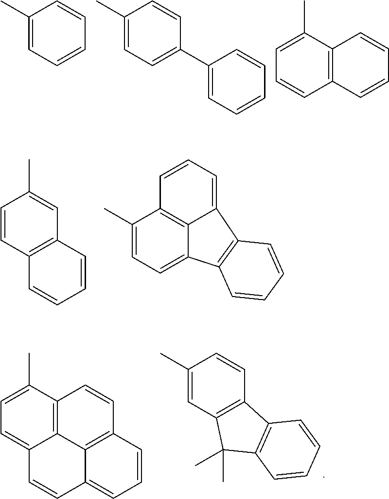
C1(C)=CC=CC=C1.C1(C)=CC=C(C2=CC=CC=C2)C=C1.C12=C(C=CC=C1)C=CC=C2C.C1=CC2=C(C=C1C)C=CC=C2.C1(C)=CC=C2C3=C1C=CC=C3C1=C2C=CC=C1.C12=C3C4=C(C=C1)C=CC=C4C=CC3=CC=C2C.C1(C)=CC2=C(C=C1)C1=C(C2(C)C)C=CC=C1
